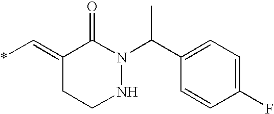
C1(C(N2C(=O)C(=C*)CCN2)C)=CC=C(F)C=C1
